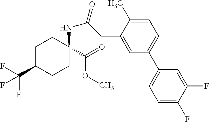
C1C(C(F)(F)F)CCC(NC(=O)CC2=CC(C3=CC=C(F)C(F)=C3)=CC=C2C)(C(=O)OC)C1
